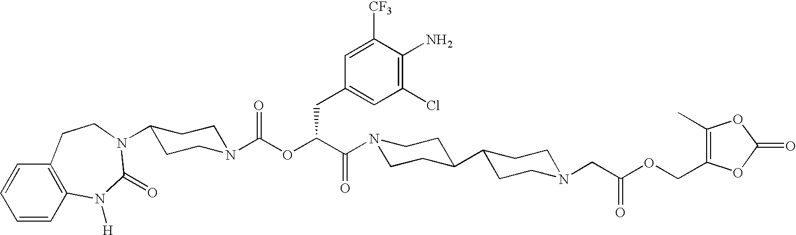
C1=CC2=C(C=C1)CCN(C1CCN(C(OC(C(N3CCC(C4CCN(CC(OCC5=C(C)OC(=O)O5)=O)CC4)CC3)=O)CC3=CC(Cl)=C(N)C([CF3])=C3)=O)CC1)C(=O)N2[H]
